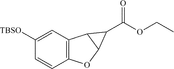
C12=C(C=C([TBSO])C=C1)C1C(O2)C1C(=O)OCC
